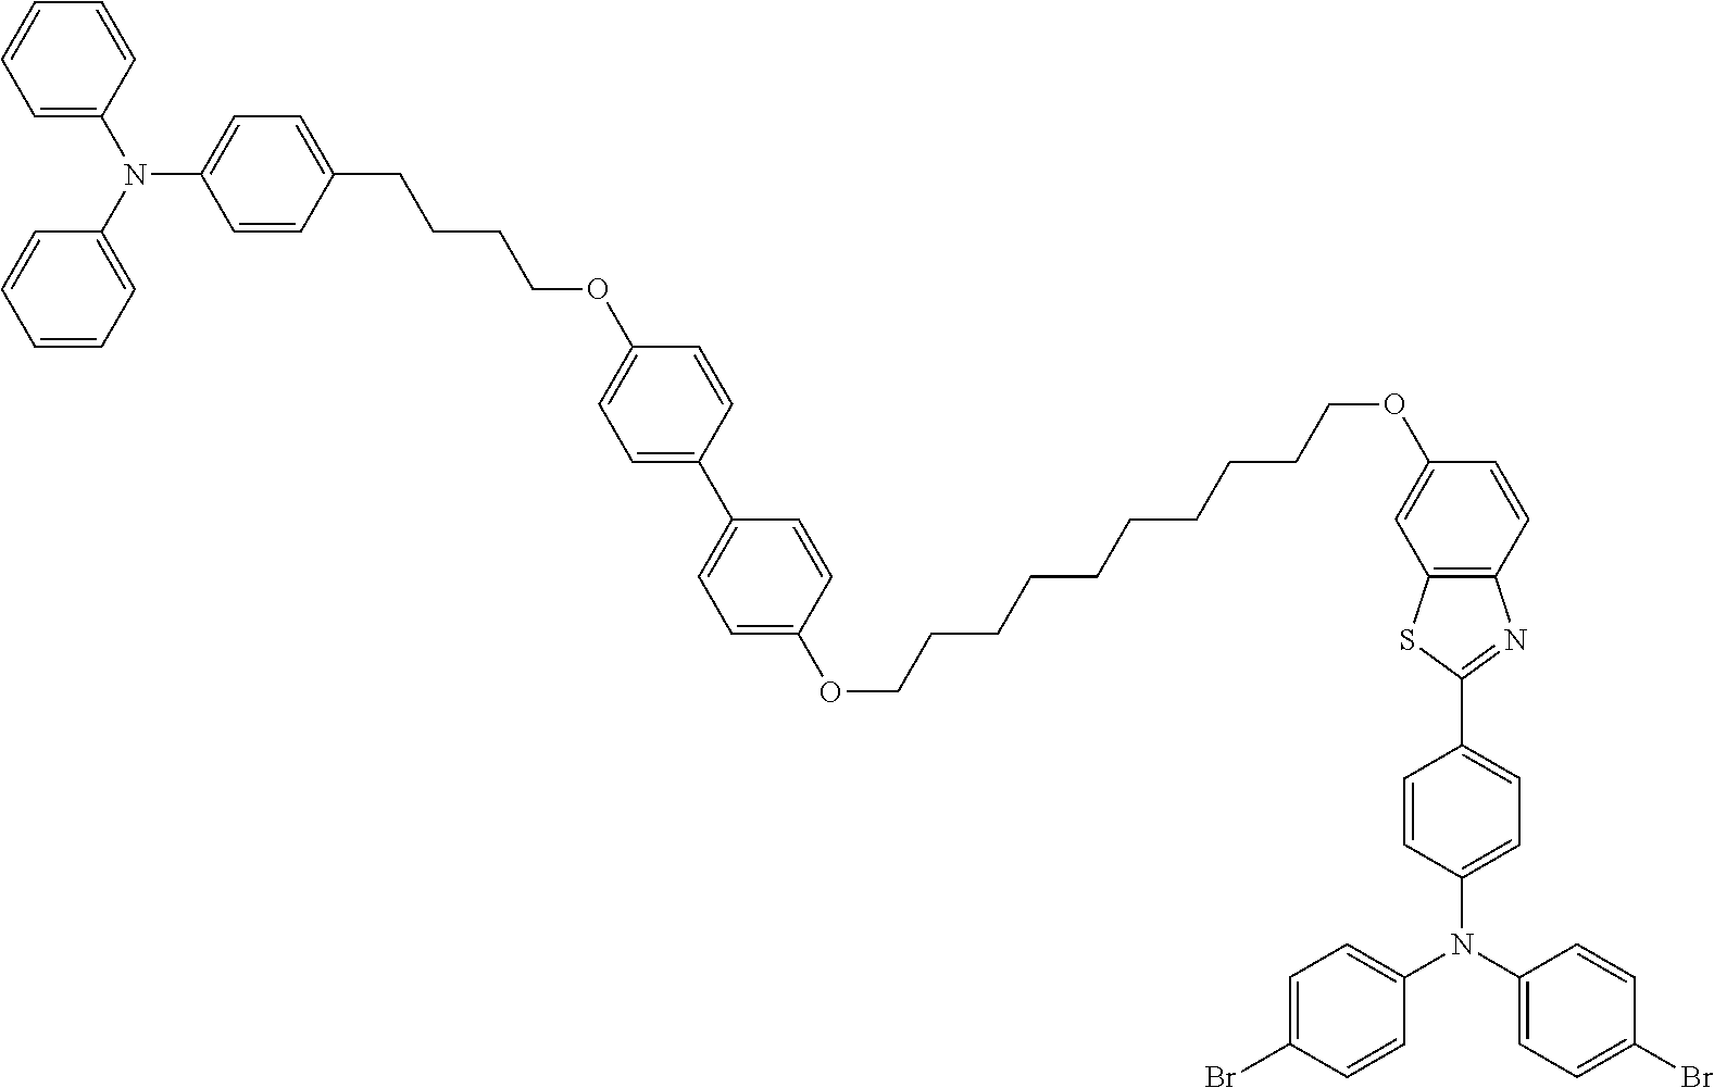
C1=C(N(C2=CC=C(CCCCOC3=CC=C(C4=CC=C(OCCCCCCCCCCOC5=CC6=C(C=C5)N=C(C5=CC=C(N(C7=CC=C(Br)C=C7)C7=CC=C(Br)C=C7)C=C5)S6)C=C4)C=C3)C=C2)C2=CC=CC=C2)C=CC=C1
